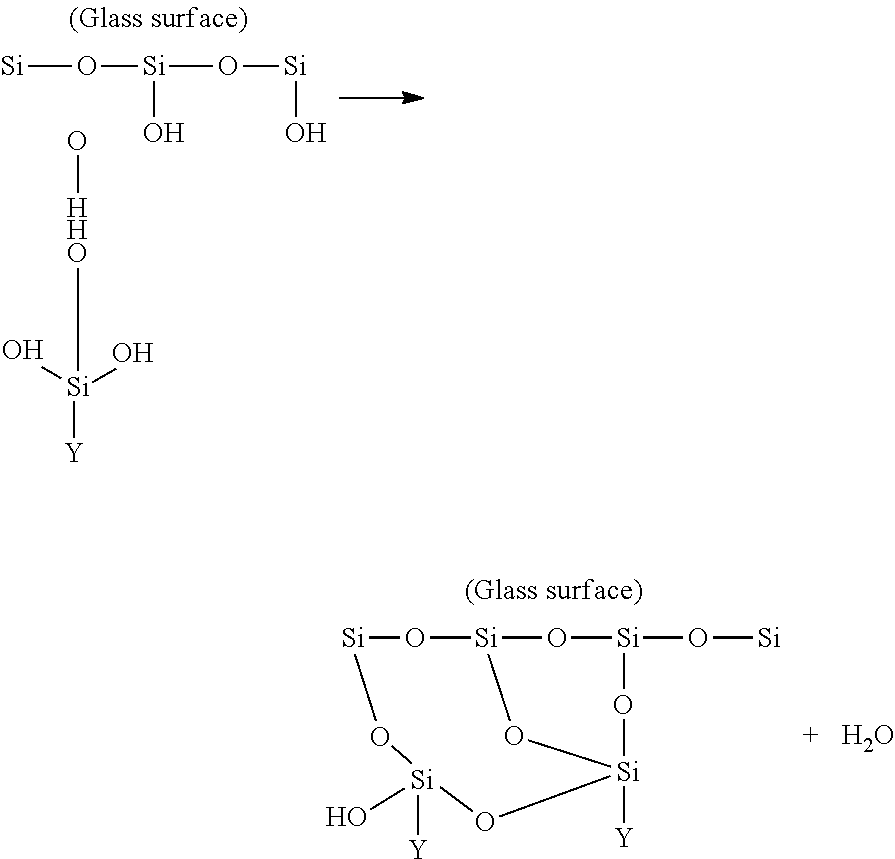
[Si]O[Si](O)O[Si]O.O[HHO]C[Si](O)(O)[Y].[Si]12O[Si](O[Si])O[Si]([Y])(O1)O[Si]([Y])(O)O[Si]O2.O
